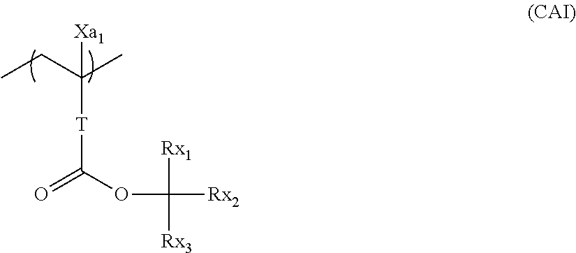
C([T]C(OC([Rx1])([Rx2])[Rx3])=O)([Xa1])(C)CC
